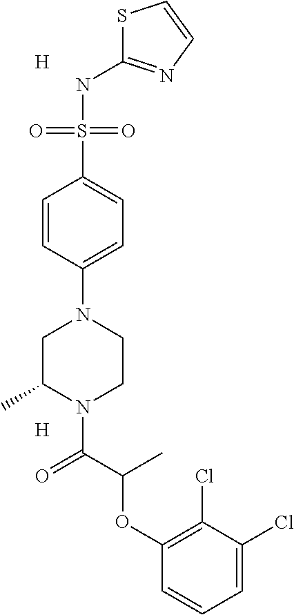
S1C(NS(C2=CC=C(N3CC(C)N(C(=O)C(OC4=C(Cl)C(Cl)=CC=C4)C)CC3)C=C2)(=O)=O)=NC=C1.[H].[H]
